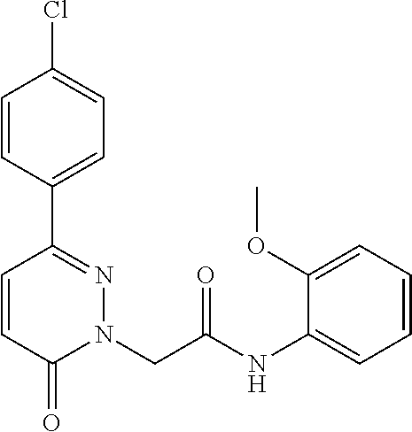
C1=CC(C2=NN(CC(NC3=CC=CC=C3OC)=O)C(=O)C=C2)=CC=C1Cl
